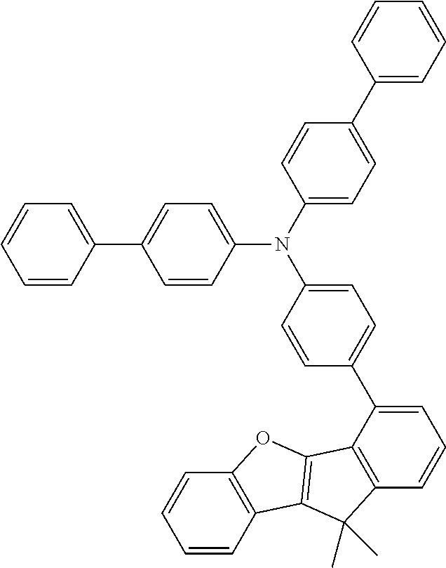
C1=CC(N(C2=CC=C(C3=CC=CC=C3)C=C2)C2=CC=C(C3=CC=CC4=C3C3=C(C4(C)C)C4=C(O3)C=CC=C4)C=C2)=CC=C1C1=CC=CC=C1
